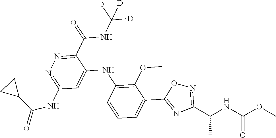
C1(C(NC([D])([D])[D])=O)=NN=C(NC(=O)C2CC2)C=C1NC1=C(OC)C(C2=NC(C(NC(OC)=O)C)=NO2)=CC=C1
